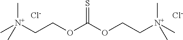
C[N+](CCOC(OCC[N+](C)(C)C)=S)(C)C.[Cl-].[Cl-]
